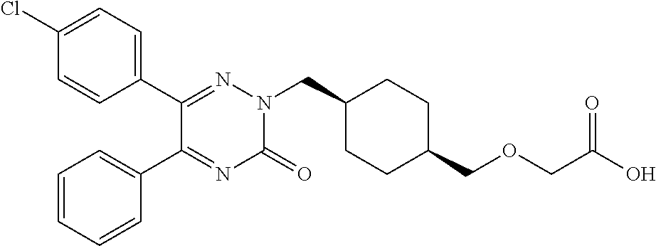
C1(C2=NN(CC3CCC(COCC(O)=O)CC3)C(=O)N=C2C2=CC=CC=C2)=CC=C(Cl)C=C1
